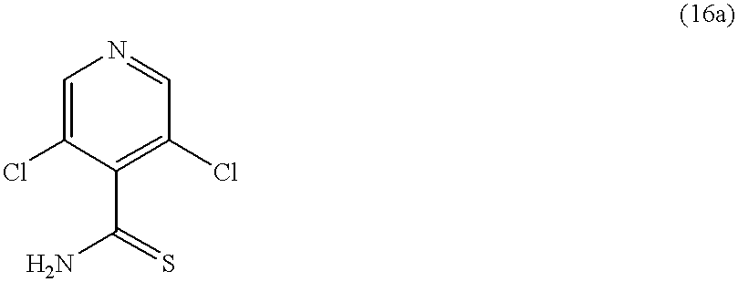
C1=C(Cl)C(C(N)=S)=C(Cl)C=N1
